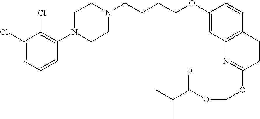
C1(Cl)=CC=CC(N2CCN(CCCCOC3=CC4=C(C=C3)CCC(OCOC(C(C)C)=O)=N4)CC2)=C1Cl
